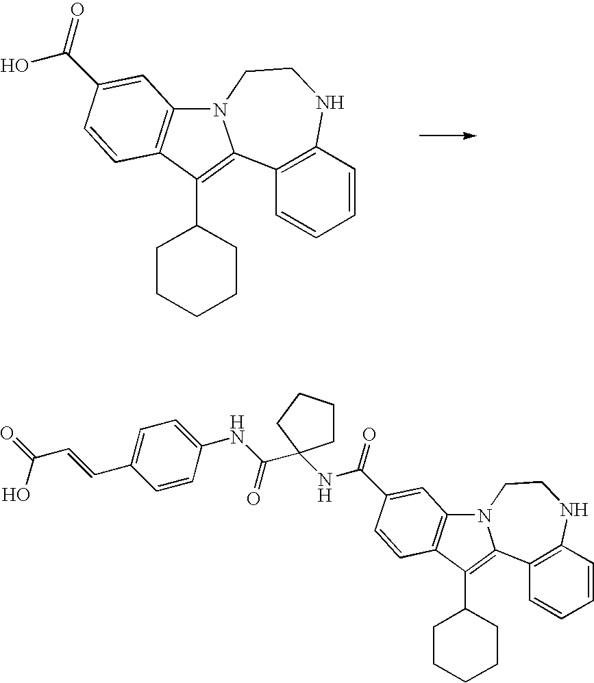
C1(C2CCCCC2)=C2C3=C(C=CC=C3)NCCN2C2=C1C=CC(C(O)=O)=C2.C1(C2CCCCC2)=C2C3=C(C=CC=C3)NCCN2C2=C1C=CC(C(NC1(C(NC3=CC=C(C=CC(O)=O)C=C3)=O)CCCC1)=O)=C2
